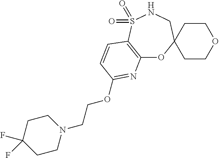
C12=C(S(=O)(=O)NCC3(O1)CCOCC3)C=CC(OCCN1CCC(F)(F)CC1)=N2
